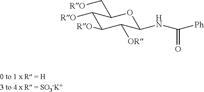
C1([RO])C(C[RO])OC(NC([Ph])=O)C([OR])C1[RO]
